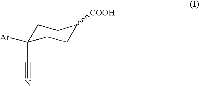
C1C(C#N)([Ar])CCC([COOH])C1
